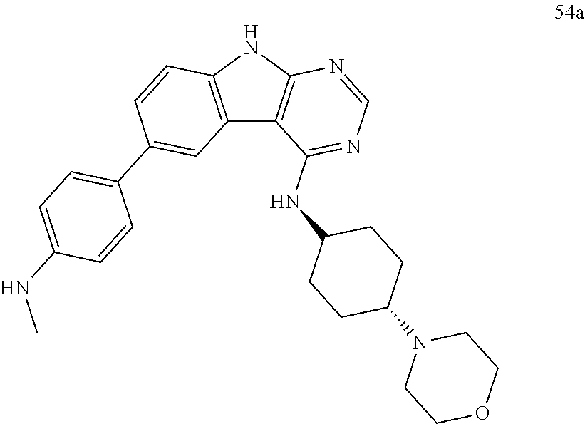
C12=C(NC3=C1C(NC1CCC(N4CCOCC4)CC1)=NC=N3)C=CC(C1=CC=C(NC)C=C1)=C2
